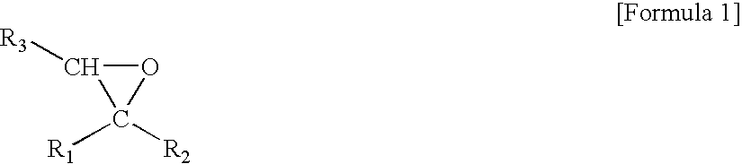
C1([R1])([R2])OC1[R3]
